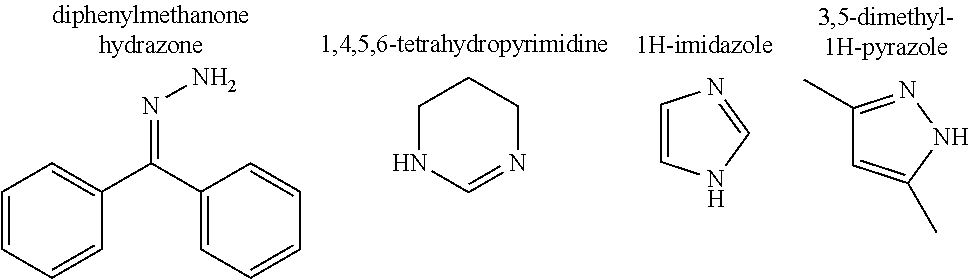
C1=CC=CC(C(=NN)C2=CC=CC=C2)=C1.C1NC=NCC1.C1=CNC=N1.C1(C)=NNC(C)=C1
